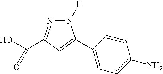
N1([H])N=C(C(O)=O)C=C1C1=CC=C(N)C=C1
